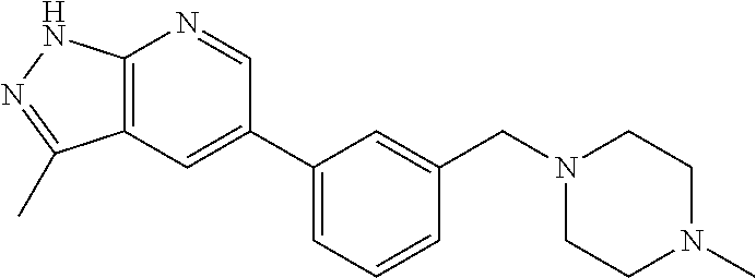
C1=C(C2=CC3=C(N=C2)NN=C3C)C=C(CN2CCN(C)CC2)C=C1
